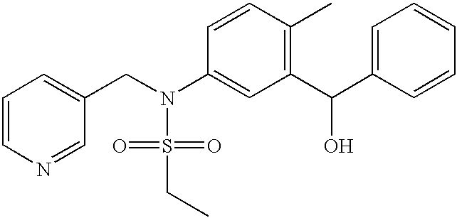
C1=CN=CC(CN(S(=O)(=O)CC)C2=CC(C(C3=CC=CC=C3)O)=C(C)C=C2)=C1
